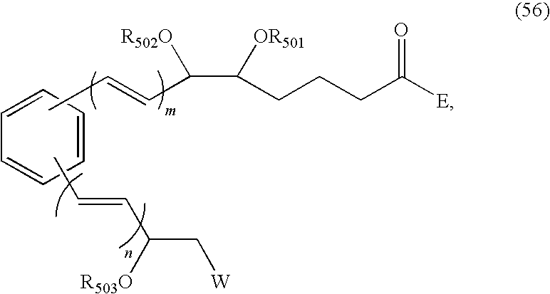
C1=CC=CC=C1.CC=CC(C(CCCC(=O)[E])[OR501])[R502O].CC=CC(C[W])[R503O]
